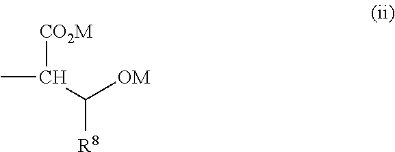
CC([CO2M])C([OM])[R8]
